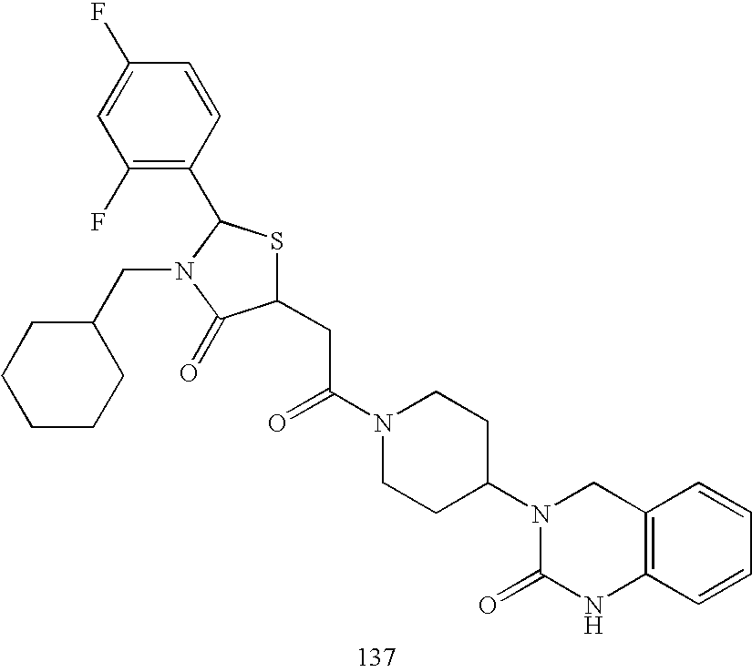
C1(CC(N2CCC(N3C(=O)NC4=C(C3)C=CC=C4)CC2)=O)SC(C2=C(F)C=C(F)C=C2)N(CC2CCCCC2)C1=O
